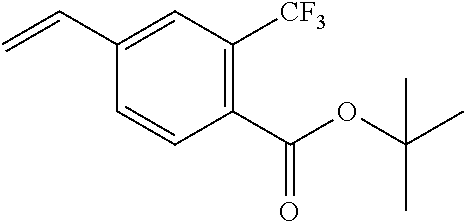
C1(C=C)=CC([CF3])=C(C(=O)OC(C)(C)C)C=C1
